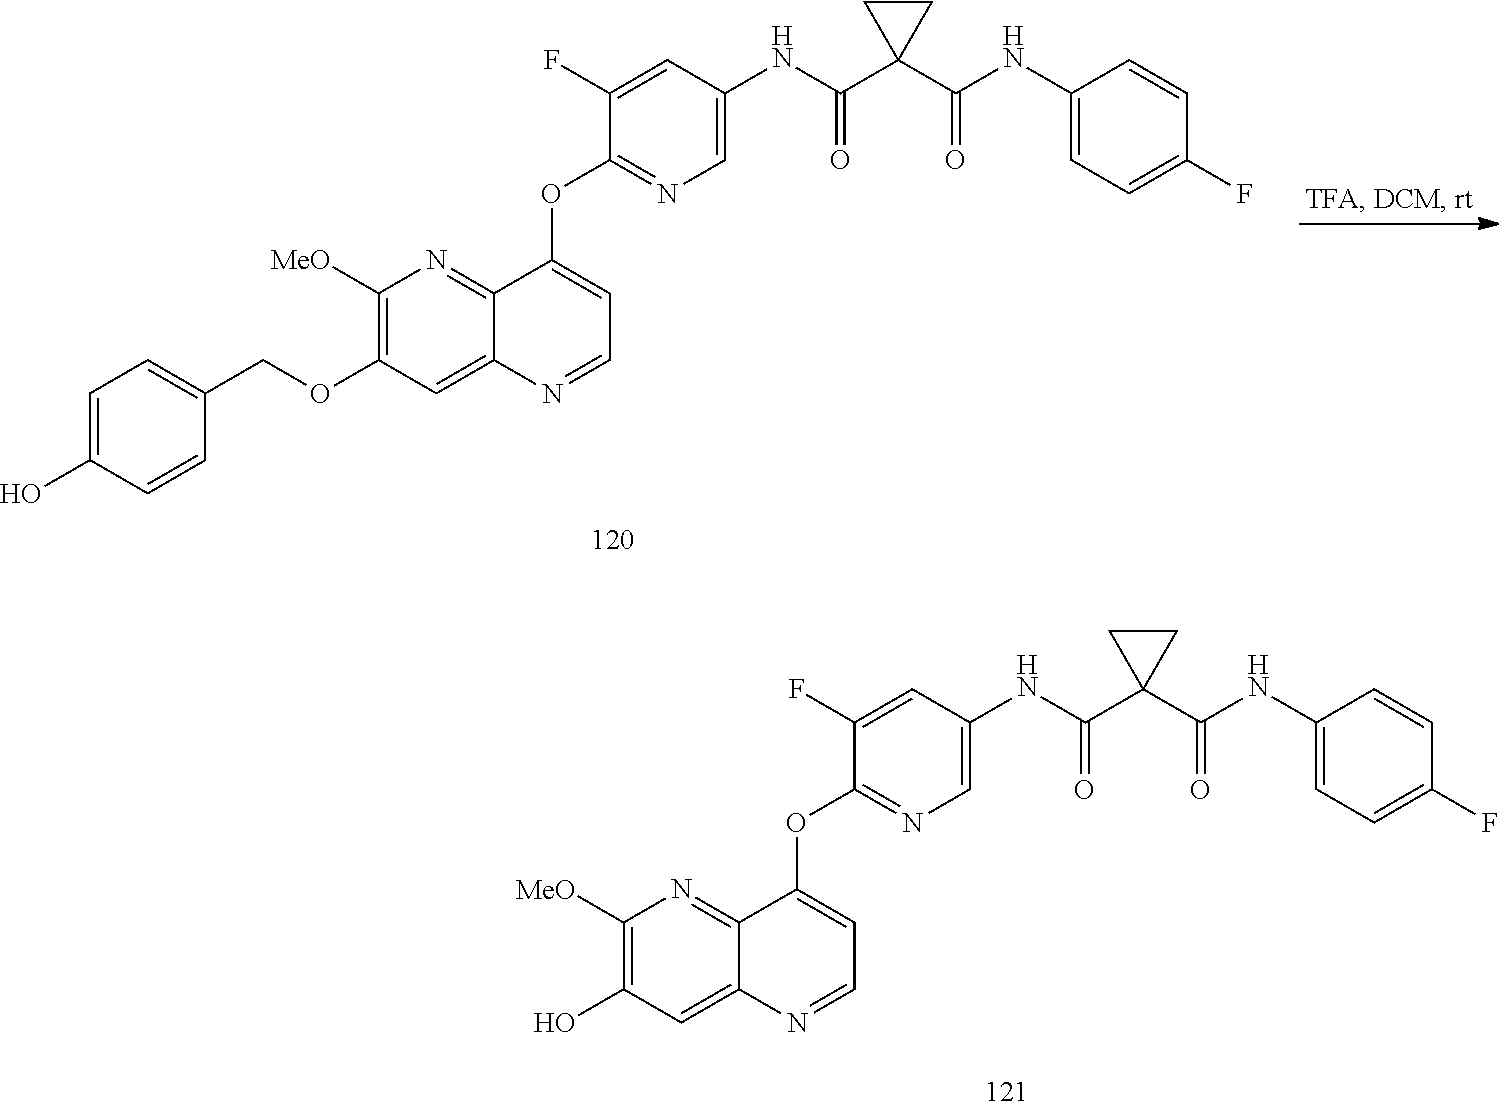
OC1=C([MeO])N=C2C(=C1)N=CC=C2OC1=NC=C(NC(C2(C(=O)NC3=CC=C(F)C=C3)CC2)=O)C=C1F.C(OC1=C([MeO])N=C2C(=C1)N=CC=C2OC1=NC=C(NC(C2(C(=O)NC3=CC=C(F)C=C3)CC2)=O)C=C1F)C1=CC=C(O)C=C1
